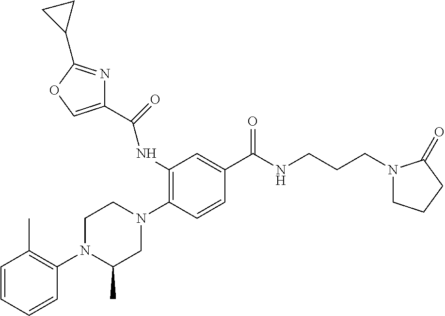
N1(C2=C(C)C=CC=C2)C(C)CN(C2=C(NC(=O)C3=COC(C4CC4)=N3)C=C(C(NCCCN3CCCC3=O)=O)C=C2)CC1
